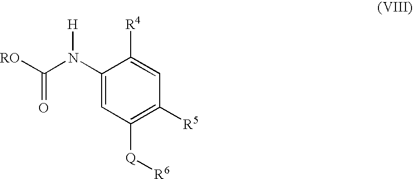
C1(N(C([RO])=O)[H])=CC([Q][R6])=C([R5])C=C1[R4]
